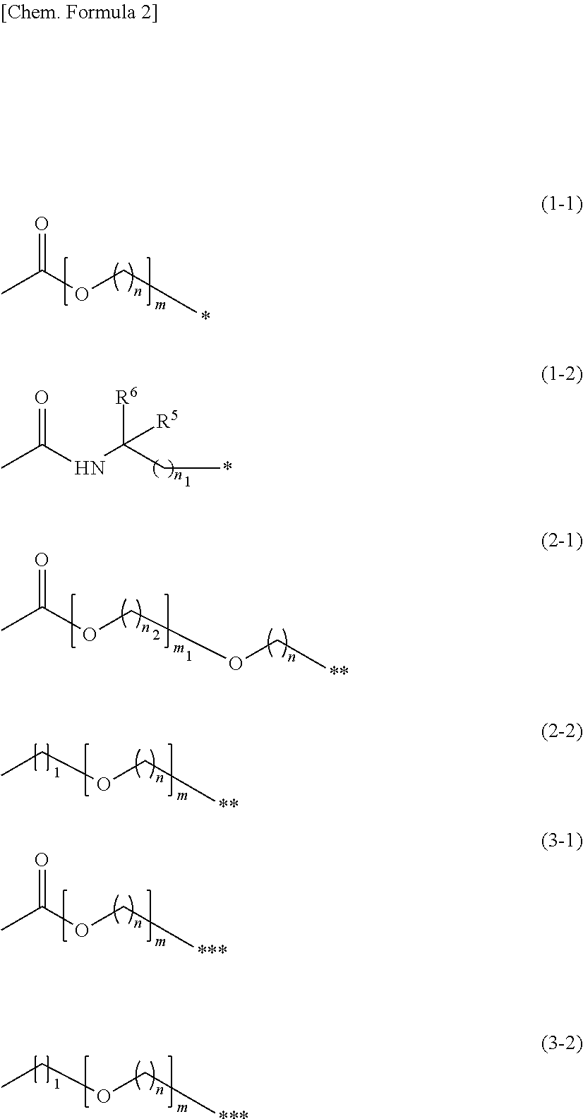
CC(OC*)=O.CC(OCOC[**])=O.CC(NC(C*)([R6])[R5])=O.CCOC[**].O(C[***])C(C)=O.CCOC[***]
